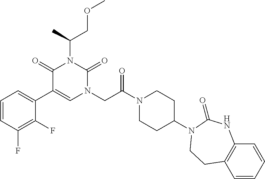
C1=CC(F)=C(F)C(C2=CN(CC(N3CCC(N4C(=O)NC5=C(C=CC=C5)CC4)CC3)=O)C(=O)N(C(COC)C)C2=O)=C1
